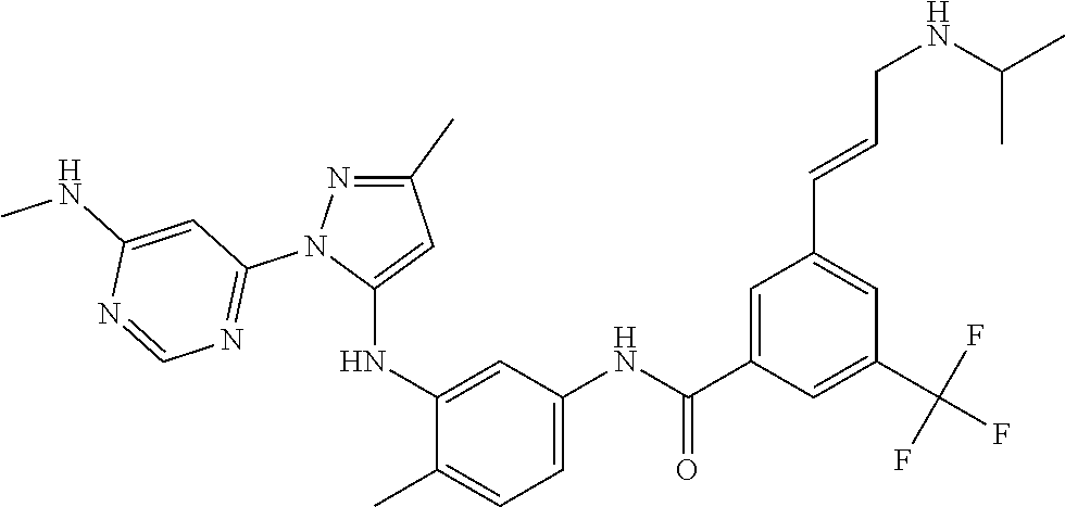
C1(C)=NN(C2=NC=NC(NC)=C2)C(NC2=CC(NC(C3=CC(C=CCNC(C)C)=CC(C(F)(F)F)=C3)=O)=CC=C2C)=C1
